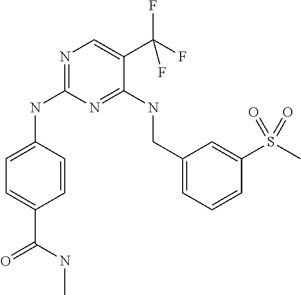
N1=C(NC2=CC=C(C(NC)=O)C=C2)N=C(NCC2=CC=CC(S(C)(=O)=O)=C2)C(C(F)(F)F)=C1
